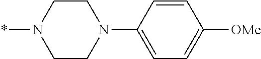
C1CN(C2=CC=C([OMe])C=C2)CCN1*
